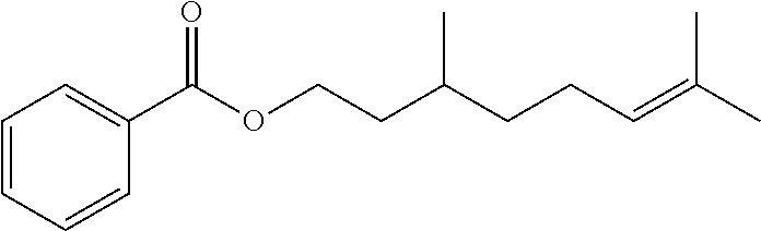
C1=CC=CC(C(OCCC(CCC=C(C)C)C)=O)=C1
